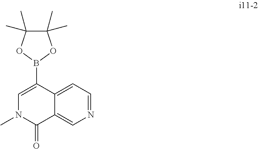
C1=C2C(=CN=C1)C(=O)N(C)C=C2B1OC(C)(C)C(C)(C)O1
